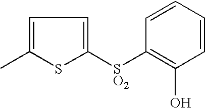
C1=C(C)SC([SO2]C2=C(O)C=CC=C2)=C1
